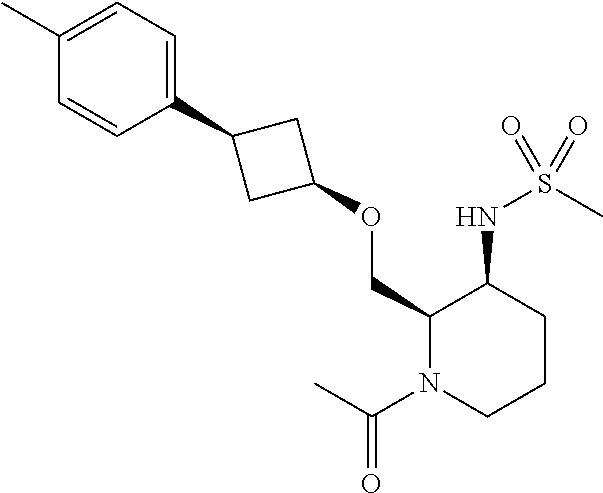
C1(OCC2N(C(=O)C)CCCC2NS(=O)(C)=O)CC(C2=CC=C(C)C=C2)C1
